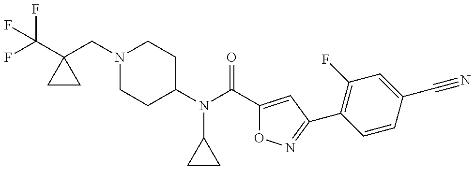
C(C1(CN2CCC(N(C(C3=CC(C4=C(F)C=C(C#N)C=C4)=NO3)=O)C3CC3)CC2)CC1)(F)(F)F
